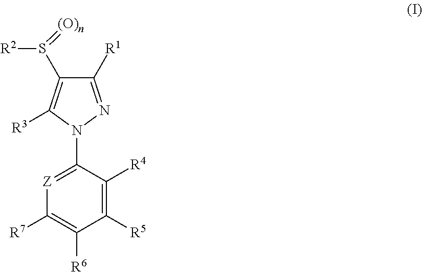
C1([R1])=NN(C2=[Z]C([R7])=C([R6])C([R5])=C2[R4])C([R3])=C1S([R2])=[(O)n]
